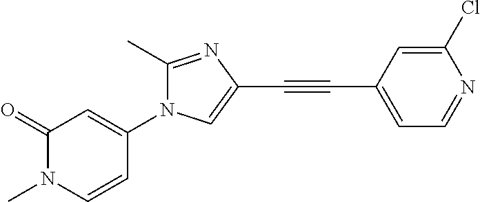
C1(=O)N(C)C=CC(N2C(C)=NC(C#CC3=CC=NC(Cl)=C3)=C2)=C1
